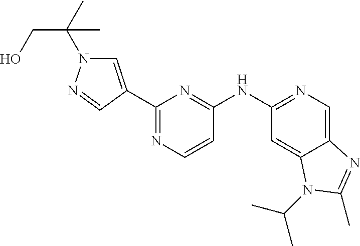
C1(C2=NC=CC(NC3=NC=C4C(=C3)N(C(C)C)C(C)=N4)=N2)=CN(C(CO)(C)C)N=C1
